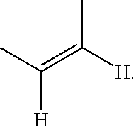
CC(=C([H])C)[H]
